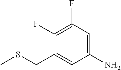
C1(N)=CC(F)=C(F)C(CSC)=C1
